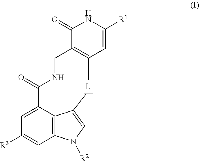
C1=C(C(NCC2=C(C)C=C([R1])NC2=O)=O)C2=C(C=C1[R3])N([R2])C=C2C
